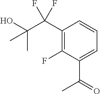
C1(C(C(O)(C)C)(F)F)=C(F)C(C(=O)C)=CC=C1
